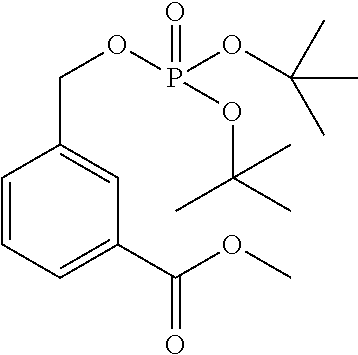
C1=CC=C(C(OC)=O)C=C1COP(OC(C)(C)C)(=O)OC(C)(C)C
